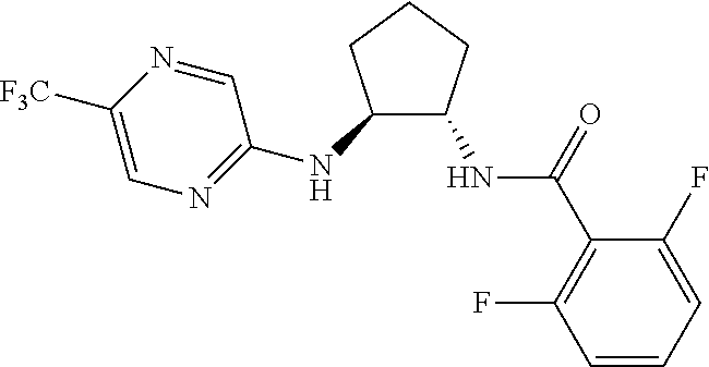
C1(F)=CC=CC(F)=C1C(NC1C(NC2=NC=C([F3C])N=C2)CCC1)=O
